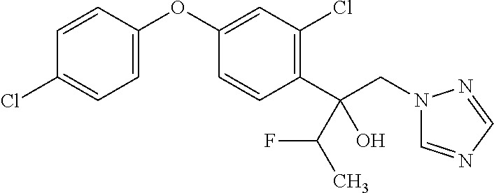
C1=C(OC2=CC(Cl)=C(C(CN3C=NC=N3)(C(C)F)O)C=C2)C=CC(Cl)=C1
